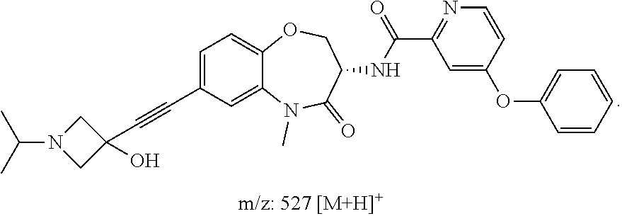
C1=C(C#CC2(O)CN(C(C)C)C2)C=C2C(=C1)OCC(NC(=O)C1=NC=CC(OC3=CC=CC=C3)=C1)C(=O)N2C
